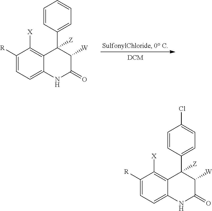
C1([R])=CC=C2C(=C1[X])C(C1=CC=CC=C1)([Z])C([W])C(=O)N2.C1([R])=CC=C2C(=C1[X])C(C1=CC=C(Cl)C=C1)([Z])C([W])C(=O)N2
